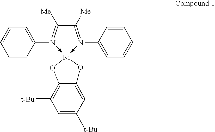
[Ni]12(-N(C3=CC=CC=C3)=C([Me])C([Me])=N->1C1=CC=CC=C1)OC1=C([t-Bu])C=C([t-Bu])C=C1O2
